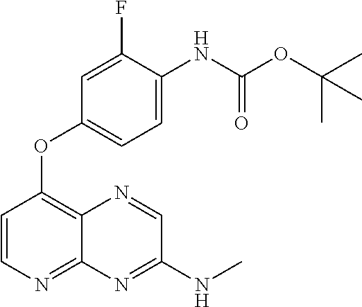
C1=CN=C2C(=C1OC1=CC=C(NC(OC(C)(C)C)=O)C(F)=C1)N=CC(NC)=N2
